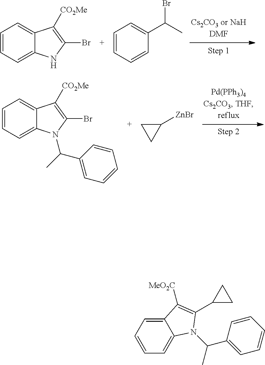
C1=CC=C2C(=C1)C([CO2Me])=C(Br)N2.C1=CC=CC(C(C)Br)=C1.C1=CC=C2C(=C1)C([CO2Me])=C(Br)N2C(C)C1=CC=CC=C1.C1([ZnBr])CC1.C12=CC=CC=C1N(C(C1=CC=CC=C1)C)C(C1CC1)=C2[MeO2C]
